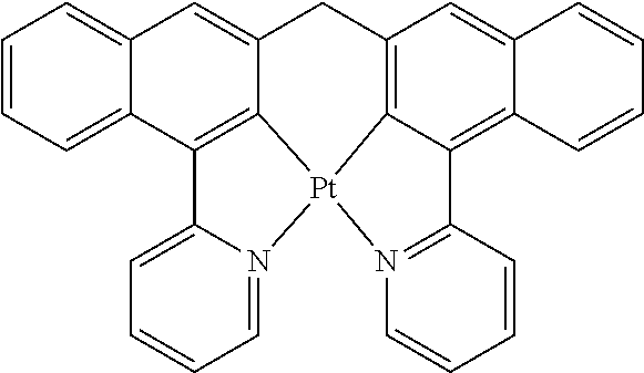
C12=CC=CC=C1C1=C3C(=C2)CC2=C4C(=C5C(=C2)C=CC=C5)C2=N(C=CC=C2)[Pt]34N2=CC=CC=C12
